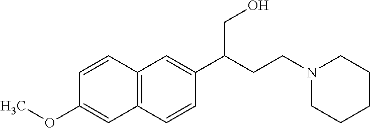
C12=C(C=CC(C(CCN3CCCCC3)CO)=C1)C=C(OC)C=C2
